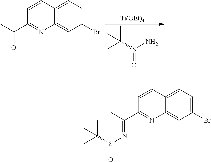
CC(S(=O)N)(C)C.[Ti(OEt)4].C1=CC2=CC=C(Br)C=C2N=C1C(C)=O.C1=CC2=CC=C(Br)C=C2N=C1C(C)=NS(=O)C(C)(C)C
